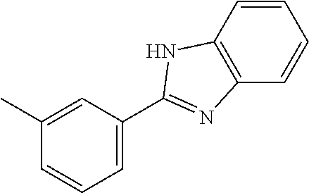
C1=C(C2=NC3=C(C=CC=C3)N2)C=C(C)C=C1
